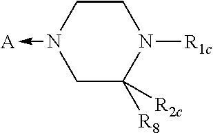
C1N(->[A])CC([R8])([R2c])N([R1c])C1
